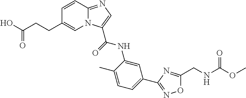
N12C(=NC=C1C(=O)NC1=CC(C3=NOC(CNC(OC)=O)=N3)=CC=C1C)C=CC(CCC(O)=O)=C2
